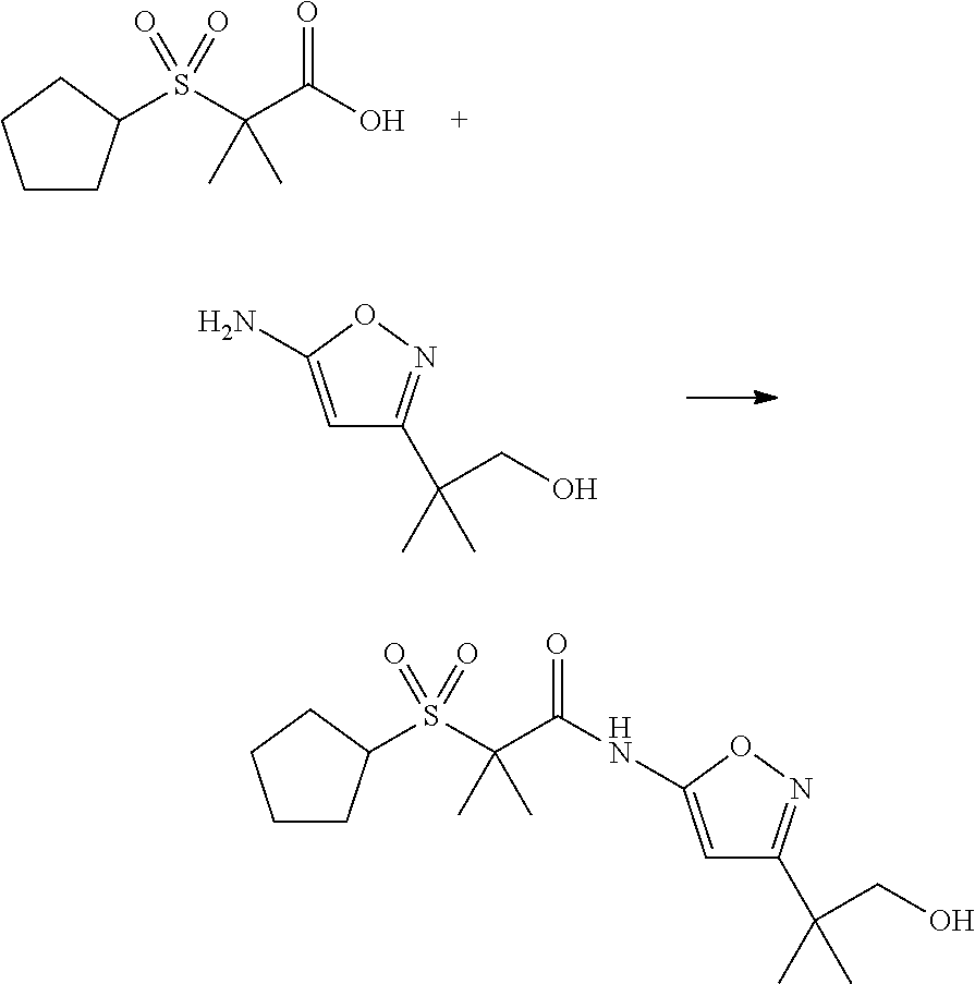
C1CC(S(C(C(O)=O)(C)C)(=O)=O)CC1.C1=C(N)ON=C1C(CO)(C)C.C1=C(NC(C(S(=O)(=O)C2CCCC2)(C)C)=O)ON=C1C(CO)(C)C
